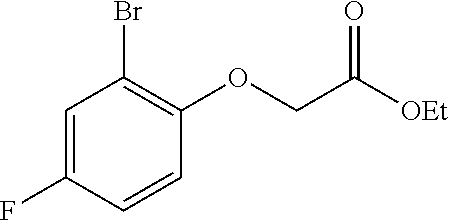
C1=C(F)C=CC(OCC([OEt])=O)=C1Br
